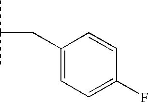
CC(C)CC1=CC=C(F)C=C1
